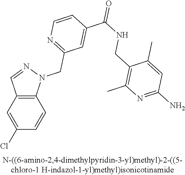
C12=C(C=C(Cl)C=C1)C=NN2CC1=NC=CC(C(=O)NCC2=C(C)N=C(N)C=C2C)=C1
